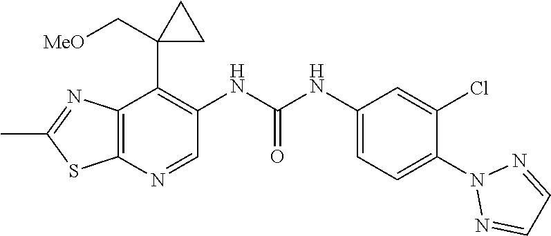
C12=C(N=CC(NC(NC3=CC=C(N4N=CC=N4)C(Cl)=C3)=O)=C1C1(C[MeO])CC1)SC(C)=N2
